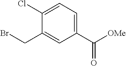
C1(CBr)=CC(C([OMe])=O)=CC=C1Cl
